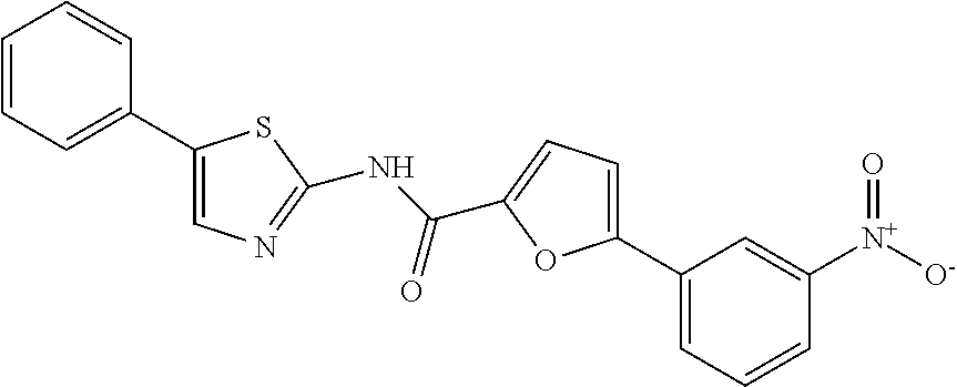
C1([N+]([O-])=O)=CC(C2=CC=C(C(NC3=NC=C(C4=CC=CC=C4)S3)=O)O2)=CC=C1
